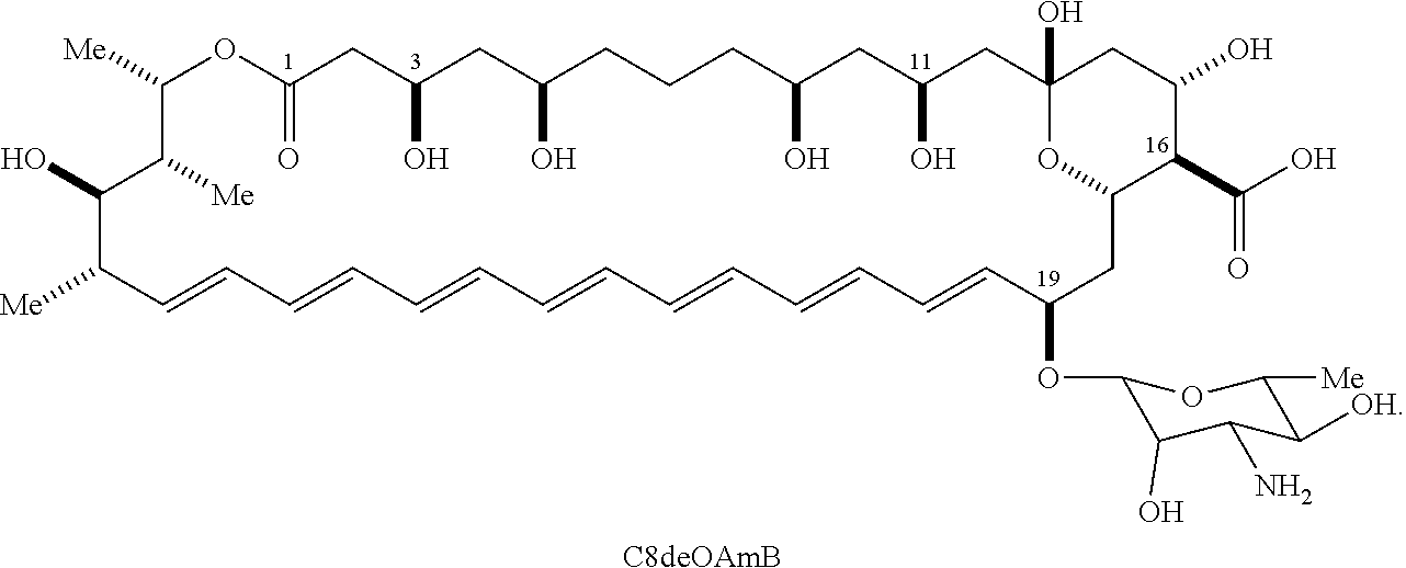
C1([Me])OC(=O)CC(O)CC(O)CCCC(O)CC(O)CC2(O)CC(O)C(C(O)=O)C(CC(OC3C(O)C(N)C([OH])C([Me])O3)C=CC=CC=CC=CC=CC=CC=CC([Me])C(O)C1[Me])O2.[C8deOAmB]
